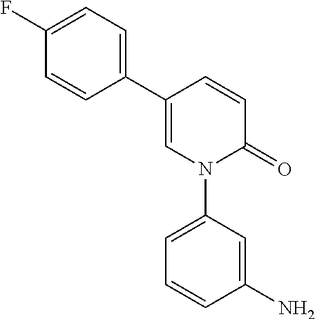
C1=CC(C2=CC=C(F)C=C2)=CN(C2=CC=CC(N)=C2)C1=O
